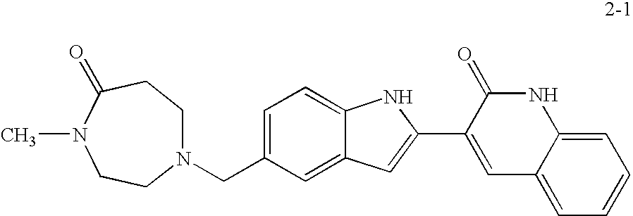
N1(CC2=CC=C3C(=C2)C=C(C2=CC4=CC=CC=C4NC2=O)N3)CCC(=O)N(C)CC1
